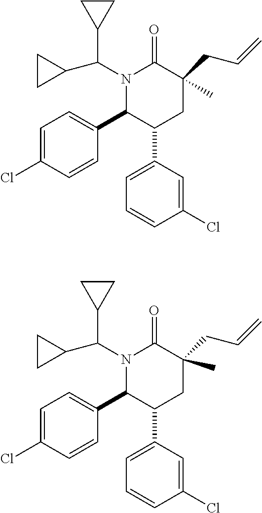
N1(C(C2CC2)C2CC2)C(C2=CC=C(Cl)C=C2)C(C2=CC=CC(Cl)=C2)CC(CC=C)(C)C1=O.N1(C(C2CC2)C2CC2)C(C2=CC=C(Cl)C=C2)C(C2=CC=CC(Cl)=C2)CC(CC=C)(C)C1=O
